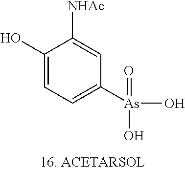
C1(O)=CC=C([As](=O)(O)O)C=C1[NHAc]
